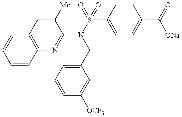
C1(N(S(=O)(C2=CC=C(C(=O)[ONa])C=C2)=O)CC2=CC=CC([OCF3])=C2)=NC2=C(C=C1[Me])C=CC=C2
